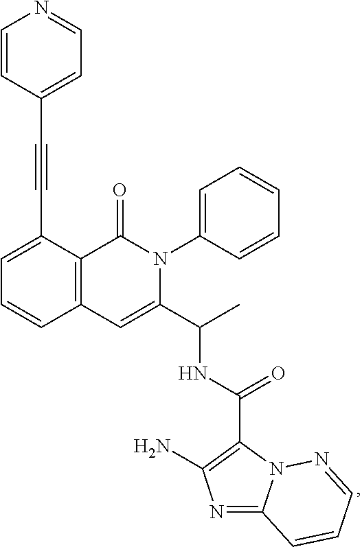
C12=C(C(C#CC3=CC=NC=C3)=CC=C1)C(=O)N(C1=CC=CC=C1)C(C(C)NC(C1=C(N)N=C3N1N=CC=C3)=O)=C2
